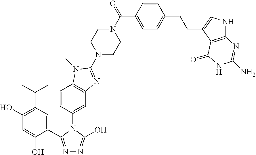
N1(C2=NC3=C(C=CC(N4C(C5=CC(C(C)C)=C(O)C=C5O)=NN=C4O)=C3)N2C)CCN(C(=O)C2=CC=C(CCC3=CNC4=C3C(=O)NC(N)=N4)C=C2)CC1
